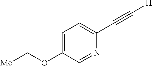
C1=C(OC[Me])C=NC(C#C[H])=C1
